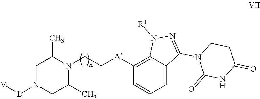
C1N([L][V])CC(C)N(CC[A]C2=C3C(=CC=C2)C(N2C(=O)NC(=O)CC2)=NN3[R1])C1C
